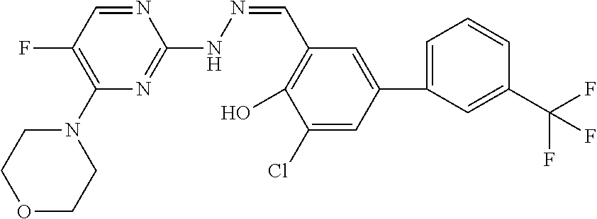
N1(C2=C(F)C=NC(NN=CC3=C(O)C(Cl)=CC(C4=CC=CC(C(F)(F)F)=C4)=C3)=N2)CCOCC1
